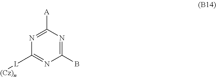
[L](C1=NC(B)=NC([A])=N1)[(Cz)n]
